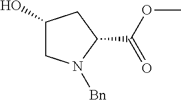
C1(O)CN([Bn])C(C(OC)=O)C1
